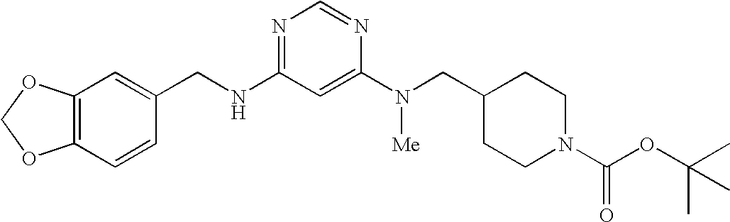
C(NC1=NC=NC(N([Me])CC2CCN(C(OC(C)(C)C)=O)CC2)=C1)C1=CC2=C(C=C1)OCO2
